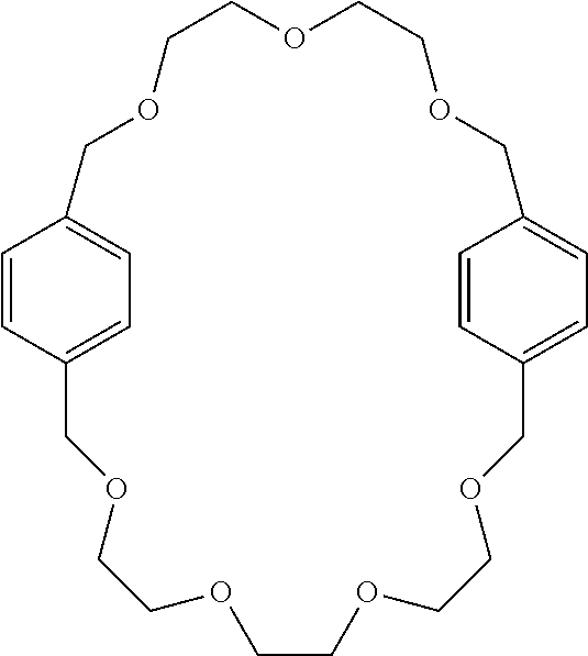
C1=CC2=CC=C1COCCOCCOCCOCC1=CC=C(C=C1)COCCOCCOC2
